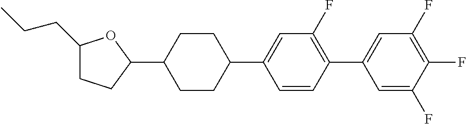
C1(CCC)CCC(C2CCC(C3=CC(F)=C(C4=CC(F)=C(F)C(F)=C4)C=C3)CC2)O1
